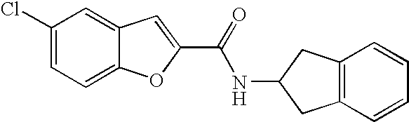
C1(Cl)=CC=C2C(=C1)C=C(C(NC1CC3=C(C1)C=CC=C3)=O)O2
